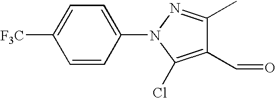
C1(C=O)=C(Cl)N(C2=CC=C([F3C])C=C2)N=C1C
